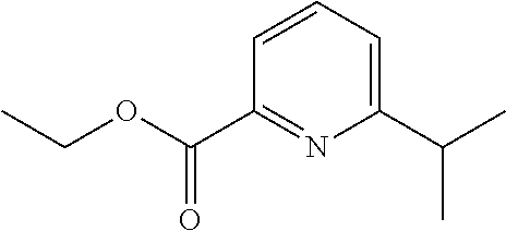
C1(C(=O)OCC)=NC(C(C)C)=CC=C1
